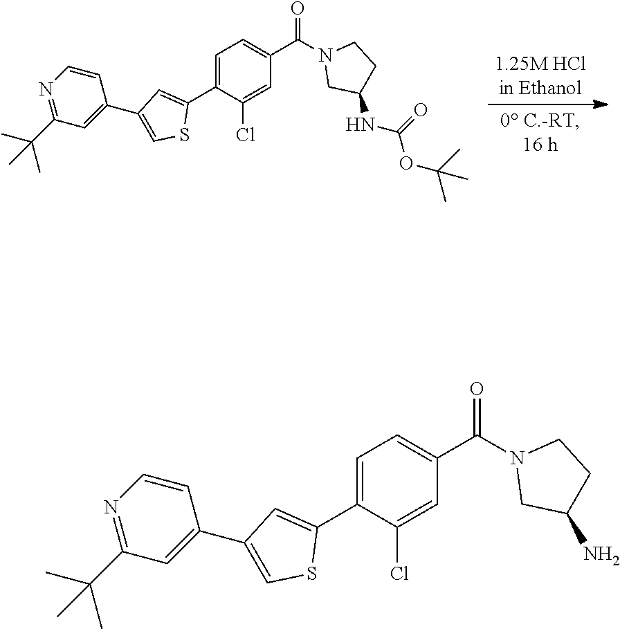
C1=C(C2=CC(C3=CC(C(C)(C)C)=NC=C3)=CS2)C(Cl)=CC(C(=O)N2CC(NC(=O)OC(C)(C)C)CC2)=C1.C1=C(C2=CC(C3=CC(C(C)(C)C)=NC=C3)=CS2)C(Cl)=CC(C(=O)N2CC(N)CC2)=C1
